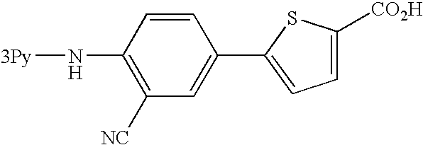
C1(N[3Py])=C([NC])C=C(C2=CC=C([CO2H])S2)C=C1
